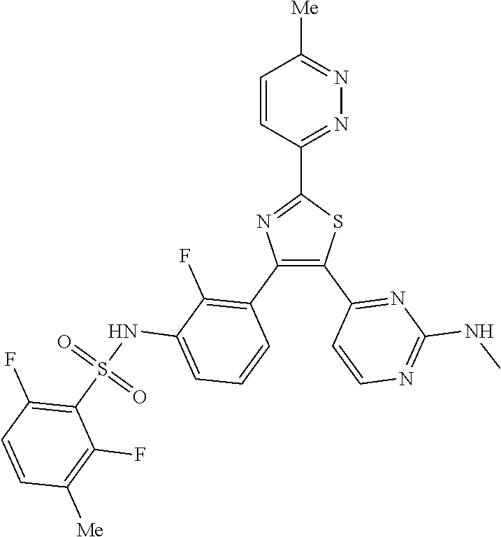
N1=C(C2=NC(C3=C(F)C(NS(C4=C(F)C=CC([Me])=C4F)(=O)=O)=CC=C3)=C(C3=NC(NC)=NC=C3)S2)C=CC([Me])=N1
